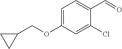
C1=C(OCC2CC2)C=C(Cl)C(C=O)=C1
